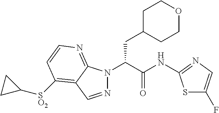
N1(C(C(NC2=NC=C(F)S2)=O)CC2CCOCC2)N=CC2=C([SO2]C3CC3)C=CN=C12
